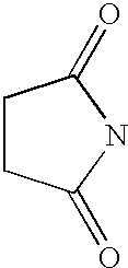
C1CC(=O)NC1=O
